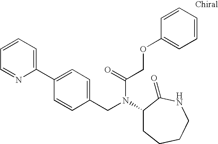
C1(CN(C(COC2=CC=CC=C2)=O)C2CCCCNC2=O)=CC=C(C2=CC=CC=N2)C=C1
